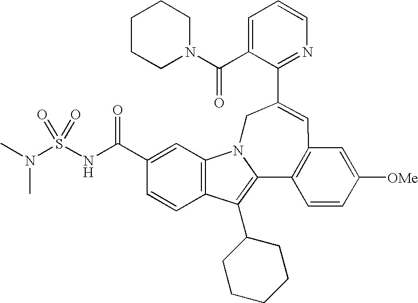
C1=C(C(N2CCCCC2)=O)C(C2=CC3=C(C4=C(C5CCCCC5)C5=C(C=C(C(NS(N(C)C)(=O)=O)=O)C=C5)N4C2)C=CC([OMe])=C3)=NC=C1
